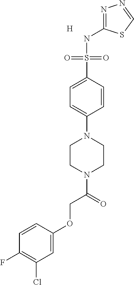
N1=C(NS(C2=CC=C(N3CCN(C(COC4=CC(Cl)=C(F)C=C4)=O)CC3)C=C2)(=O)=O)SC=N1.[H]
